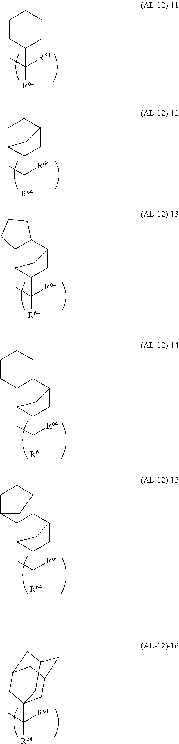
C([R64])([R64])(C)C1C2C3C(C(C1)C2)CCCC3.C([R64])([R64])(C)C1C2C3C(C(C1)C2)C1CCC3C1.C([R64])([R64])(C)C1CCCCC1.C([R64])([R64])(C)C1C2CCC(C1)C2.C([R64])([R64])(C)C1C2C3C(C(C1)C2)CCC3.C([R64])([R64])(C)C12CC3CC(CC(C1)C3)C2
